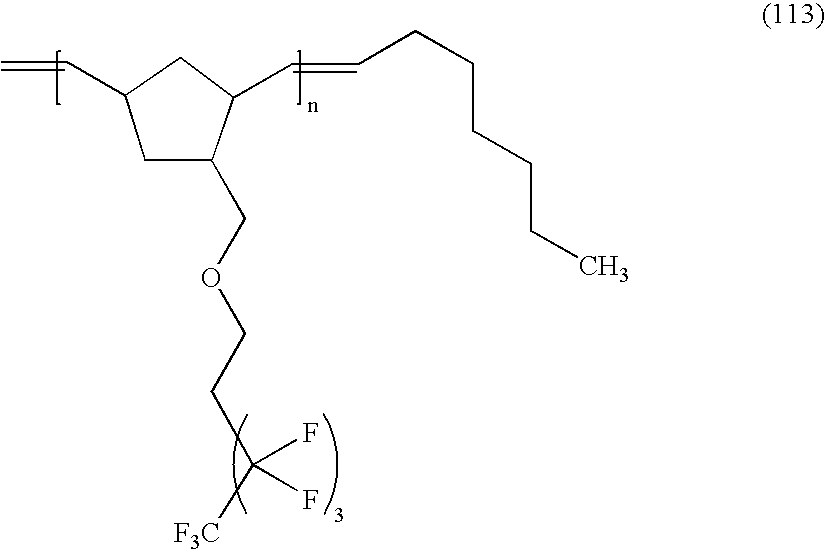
C=CC1CC(COCCC([F3C])(F)F)C(C=CCCCCCC)C1
